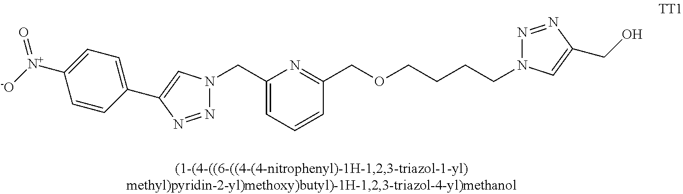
C1=C([N+]([-O])=O)C=CC(C2=CN(CC3=CC=CC(COCCCCN4N=NC(CO)=C4)=N3)N=N2)=C1
